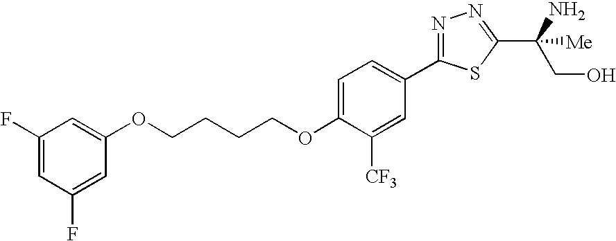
O(CCCCOC1=CC=C(C2=NN=C(C(N)(CO)[Me])S2)C=C1[CF3])C1=CC(F)=CC(F)=C1
